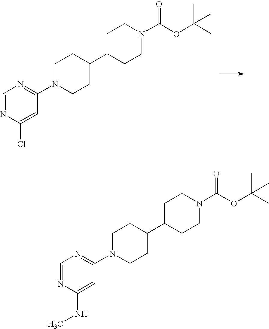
C1=NC(Cl)=CC(N2CCC(C3CCN(C(=O)OC(C)(C)C)CC3)CC2)=N1.C1=NC(NC)=CC(N2CCC(C3CCN(C(=O)OC(C)(C)C)CC3)CC2)=N1
